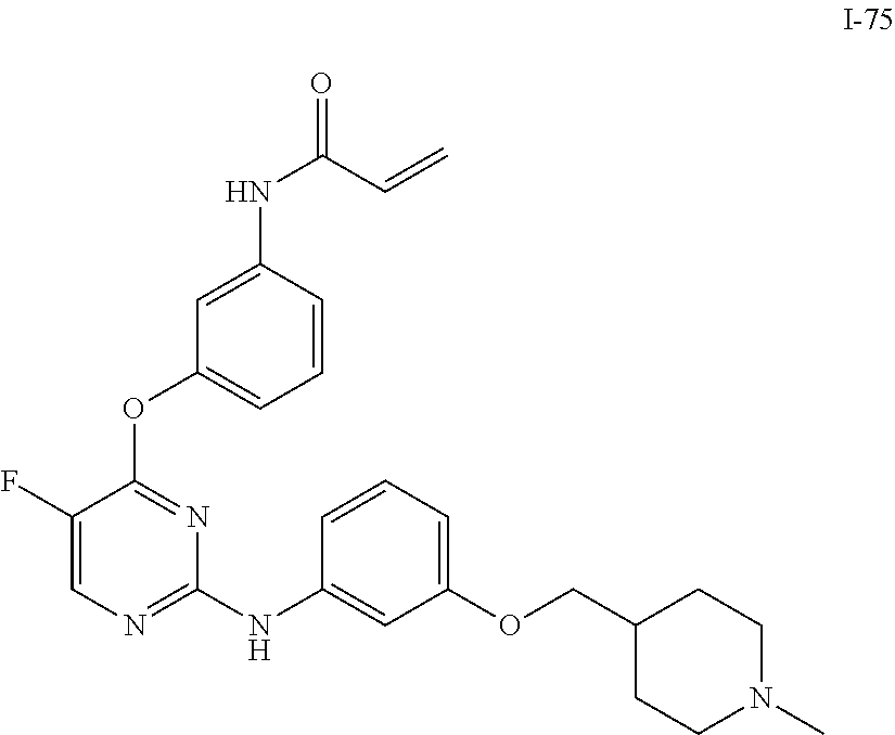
C1(NC(C=C)=O)=CC(OC2=NC(NC3=CC(OCC4CCN(C)CC4)=CC=C3)=NC=C2F)=CC=C1
